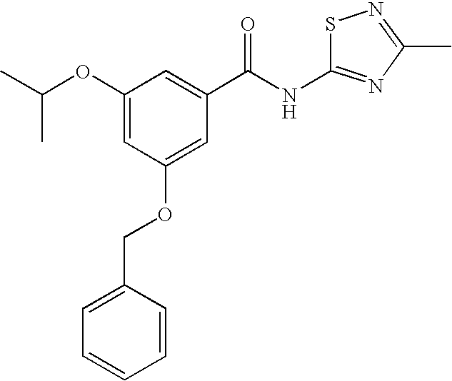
CC(OC1=CC(OCC2=CC=CC=C2)=CC(C(=O)NC2=NC(C)=NS2)=C1)C
